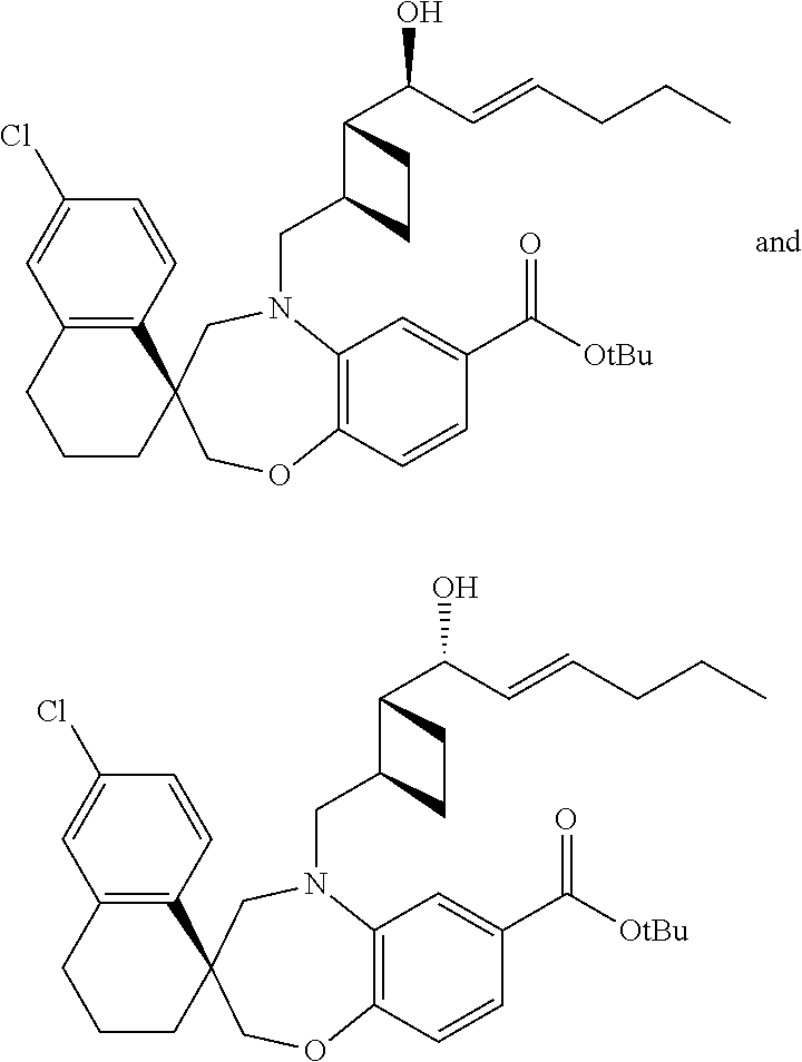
N1(CC2C(C(O)C=CCCC)CC2)C2=C(C=CC(C(=O)[OtBu])=C2)OCC2(C3=C(C=C(Cl)C=C3)CCC2)C1.N1(CC2C(C(O)C=CCCC)CC2)C2=C(C=CC(C(=O)[OtBu])=C2)OCC2(C3=C(C=C(Cl)C=C3)CCC2)C1
